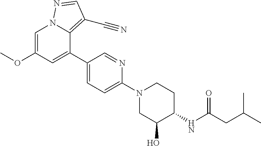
O(C1=CN2C(=C(C#N)C=N2)C(C2=CC=C(N3CC(O)C(NC(CC(C)C)=O)CC3)N=C2)=C1)C
